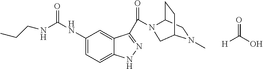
C1(NC(=O)NCCC)=CC=C2C(=C1)C(C(=O)N1C3CCC(N(C)C3)C1)=NN2.O=C(O)[H]
